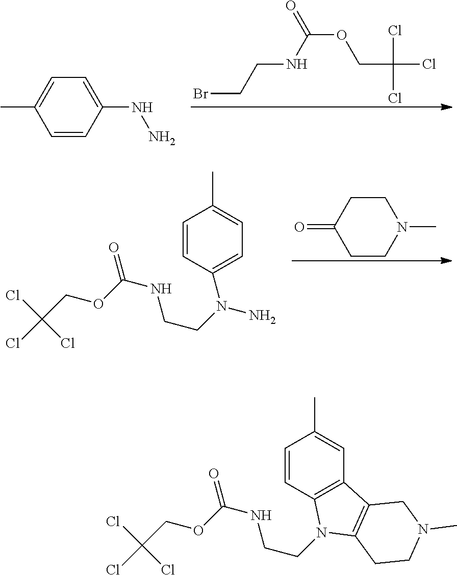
BrCCNC(OCC(Cl)(Cl)Cl)=O.C1=CC(NN)=CC=C1C.C1CN(C)CCC1=O.C1=CC(N(CCNC(OCC(Cl)(Cl)Cl)=O)N)=CC=C1C.C1=CC2=C(C=C1C)C1=C(N2CCNC(OCC(Cl)(Cl)Cl)=O)CCN(C)C1
